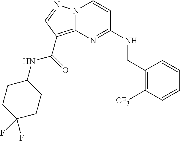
C1(CNC2=NC3=C(C(NC4CCC(F)(F)CC4)=O)C=NN3C=C2)=C([CF3])C=CC=C1
